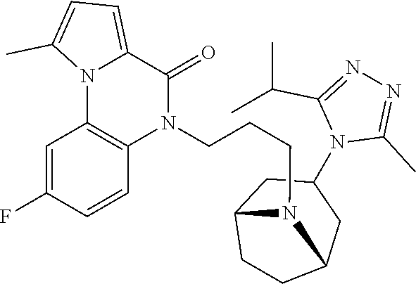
C1CC2CC(N3C(C)=NN=C3C(C)C)CC1N2CCCN1C2=C(C=C(F)C=C2)N2C(=CC=C2C)C1=O
